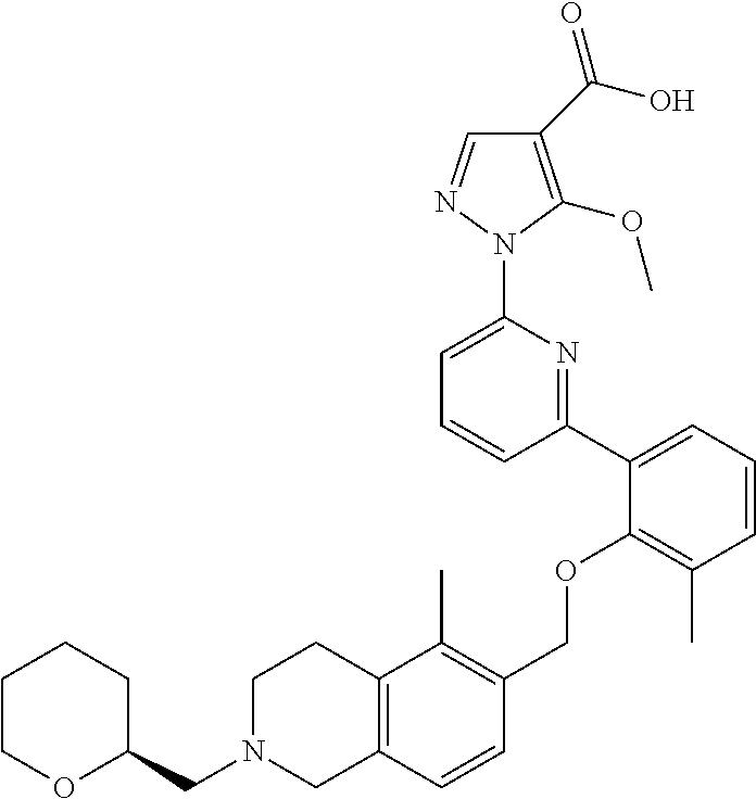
C1(C(O)=O)=C(OC)N(C2=CC=CC(C3=CC=CC(C)=C3OCC3=C(C)C4=C(C=C3)CN(CC3CCCCO3)CC4)=N2)N=C1
